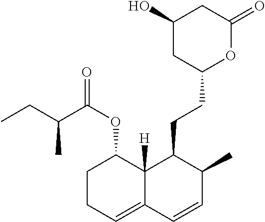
CCC(C(OC1CCC=C2C1([H])C(CCC1OC(=O)CC(O)C1)C(C)C=C2)=O)C
